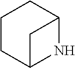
C1CC2NC(C1)C2
